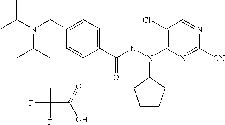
FC(C(=O)O)(F)F.N(C(C)C)(CC1=CC=C(C(NN(C2=C(Cl)C=NC([CN])=N2)C2CCCC2)=O)C=C1)C(C)C
